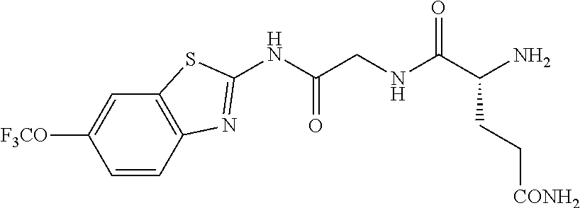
C1(NC(CNC(C(N)CC[CONH2])=O)=O)=NC2=C(S1)C=C([F3CO])C=C2
